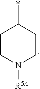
C1CN([R5A])CCC1*
